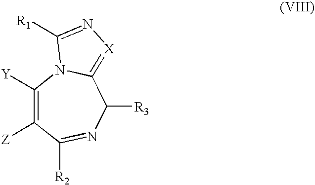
C1([Z])=C([Y])N2C(=[X]N=C2[R1])C([R3])N=C1[R2]
